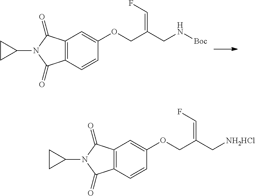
C12=C(C=CC(OCC(CN[Boc])=CF)=C1)C(=O)N(C1CC1)C2=O.C12=C(C=CC(OCC(C[NH2HCl])=CF)=C1)C(=O)N(C1CC1)C2=O
